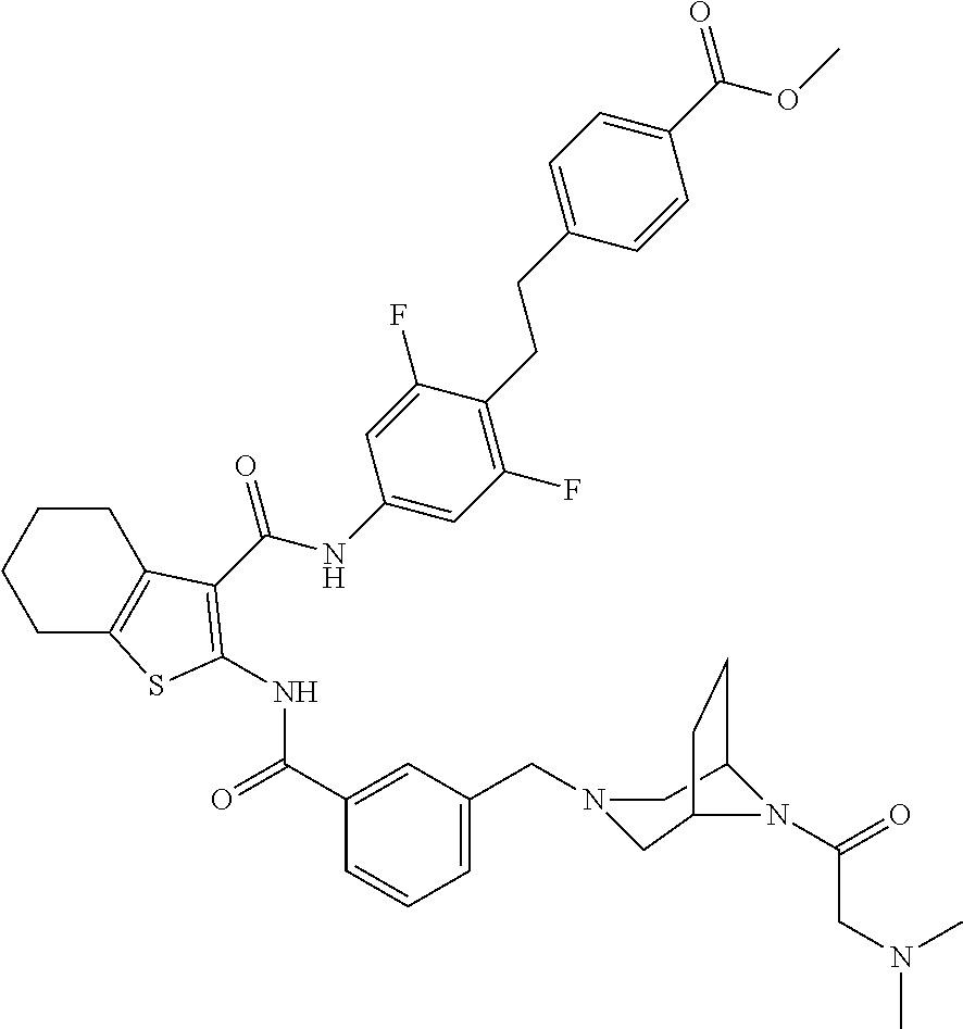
C1CCCC2=C1C(C(NC1=CC(F)=C(CCC3=CC=C(C(OC)=O)C=C3)C(F)=C1)=O)=C(NC(=O)C1=CC(CN3CC4N(C(CN(C)C)=O)C(C3)CC4)=CC=C1)S2
